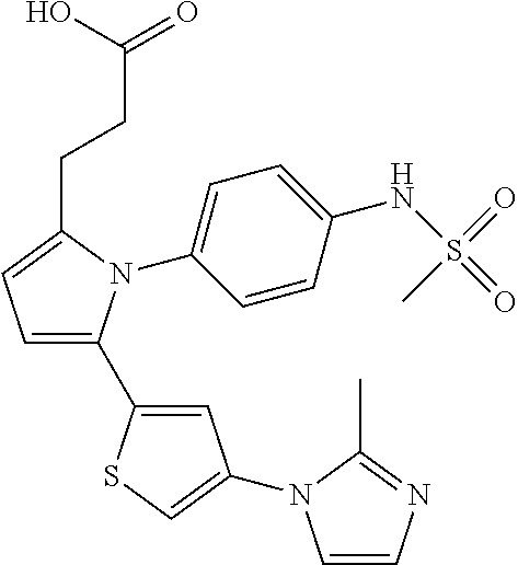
C1=C(NS(=O)(=O)C)C=CC(N2C(C3=CC(N4C=CN=C4C)=CS3)=CC=C2CCC(=O)O)=C1
